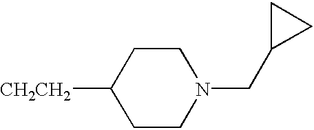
C1CN(CC2CC2)CCC1[CH2CH2]
